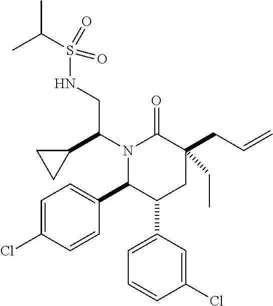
N1(C(C2CC2)CNS(C(C)C)(=O)=O)C(C2=CC=C(Cl)C=C2)C(C2=CC=CC(Cl)=C2)CC(CC=C)(CC)C1=O
